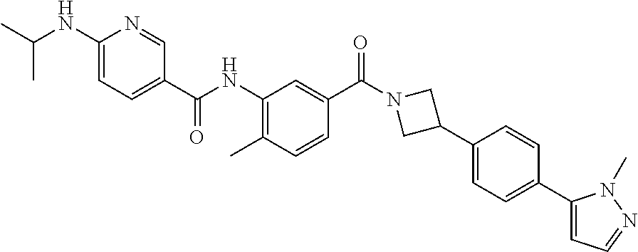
CC1=C(NC(C2=CC=C(NC(C)C)N=C2)=O)C=C(C(N2CC(C3=CC=C(C4=CC=NN4C)C=C3)C2)=O)C=C1
